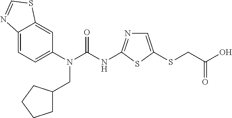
C12=CC=C(N(C(NC3=NC=C(SCC(O)=O)S3)=O)CC3CCCC3)C=C1SC=N2
